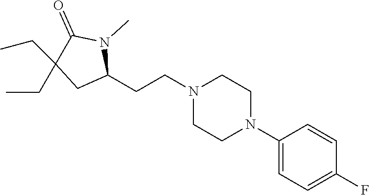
C1(CCN2CCN(C3=CC=C(F)C=C3)CC2)N(C)C(=O)C(CC)(CC)C1
